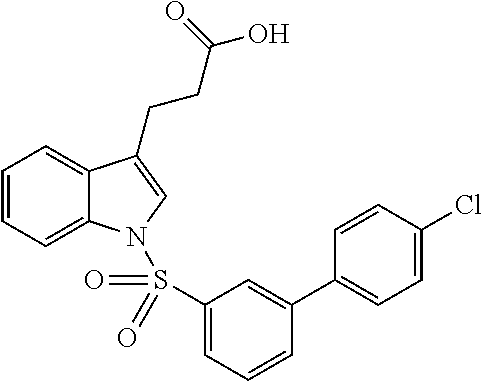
C1=CC=C2C(=C1)C(CCC(O)=O)=CN2S(C1=CC=CC(C2=CC=C(Cl)C=C2)=C1)(=O)=O
